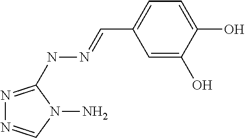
C1=C(O)C(O)=CC=C1C=NNC1=NN=CN1N
